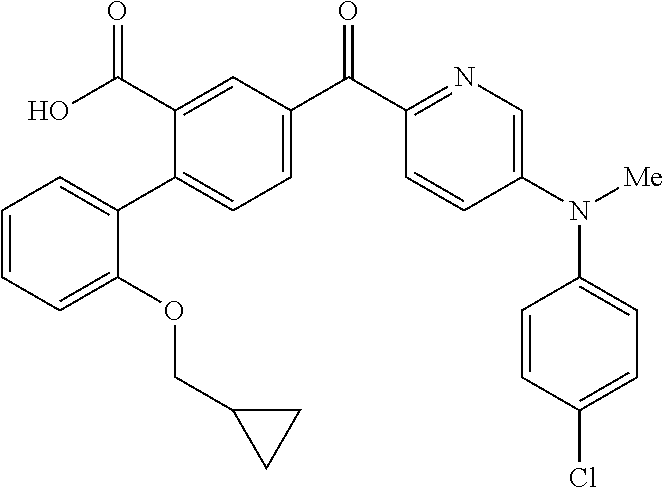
C1(C2=CC=CC=C2OCC2CC2)=CC=C(C(C2=NC=C(N(C3=CC=C(Cl)C=C3)[Me])C=C2)=O)C=C1C(O)=O
